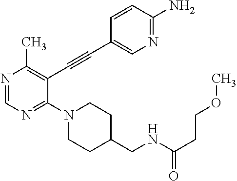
N1=CN=C(N2CCC(CNC(CCOC)=O)CC2)C(C#CC2=CN=C(N)C=C2)=C1C
